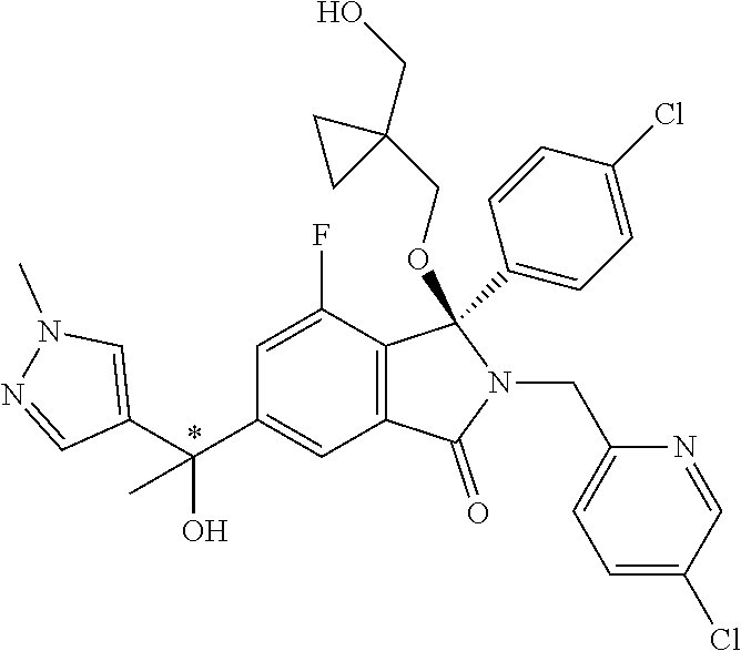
C1=C(F)C2=C(C=C1C(C1=CN(C)N=C1)(O)C)C(=O)N(CC1=CC=C(Cl)C=N1)C2(OCC1(CO)CC1)C1=CC=C(Cl)C=C1
